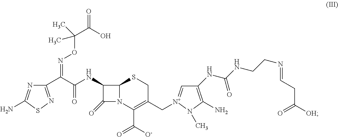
N1=C(N)SN=C1C(=NOC(C(O)=O)(C)C)C(=O)NC1C2N(C1=O)C(C([O-])=O)=C(C[N+]1=CC(NC(NCCN=CCC([OH])=O)=O)=C(N)N1C)CS2
